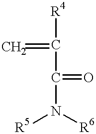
C=C([R4])C(=O)N([R6])[R5]
